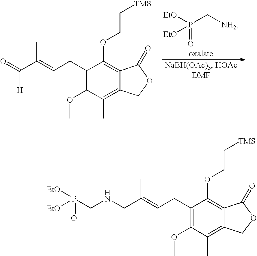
C1(CC=C(C(=O)[H])C)=C(OC)C(C)=C2C(=C1OCC[TMS])C(=O)OC2.P(C[NH2])([EtO])(=O)[EtO].C1(CC=C(CNCP([EtO])([EtO])=O)C)=C(OC)C(C)=C2C(=C1OCC[TMS])C(=O)OC2
